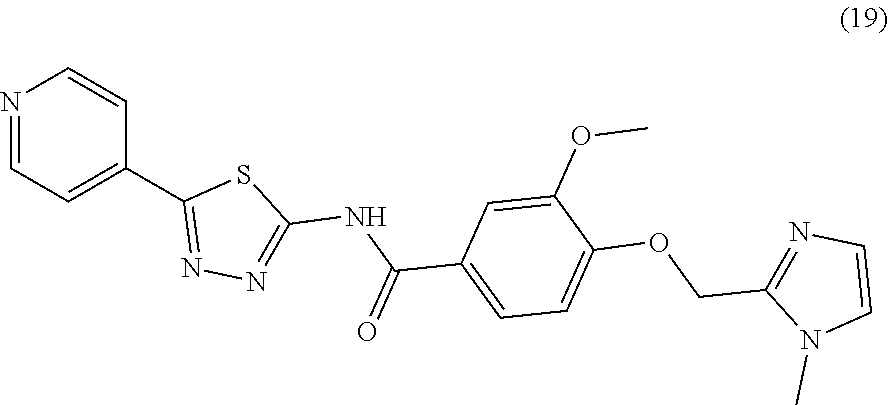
N1=CC=C(C2=NN=C(NC(C3=CC=C(OCC4=NC=CN4C)C(OC)=C3)=O)S2)C=C1
